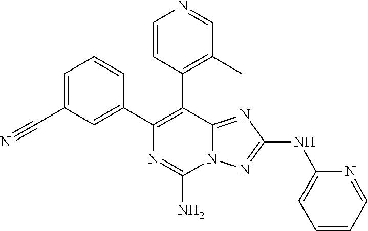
C1=C(C#N)C=C(C2=C(C3=C(C)C=NC=C3)C3=NC(NC4=CC=CC=N4)=NN3C(N)=N2)C=C1
